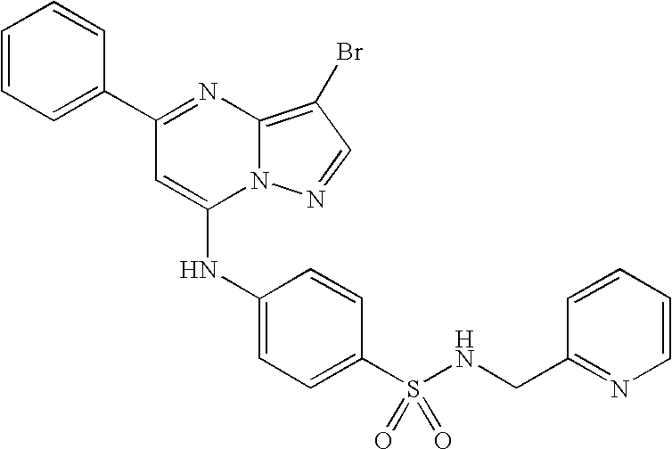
C1=C(C2=NC3=C(Br)C=NN3C(NC3=CC=C(S(NCC4=NC=CC=C4)(=O)=O)C=C3)=C2)C=CC=C1
